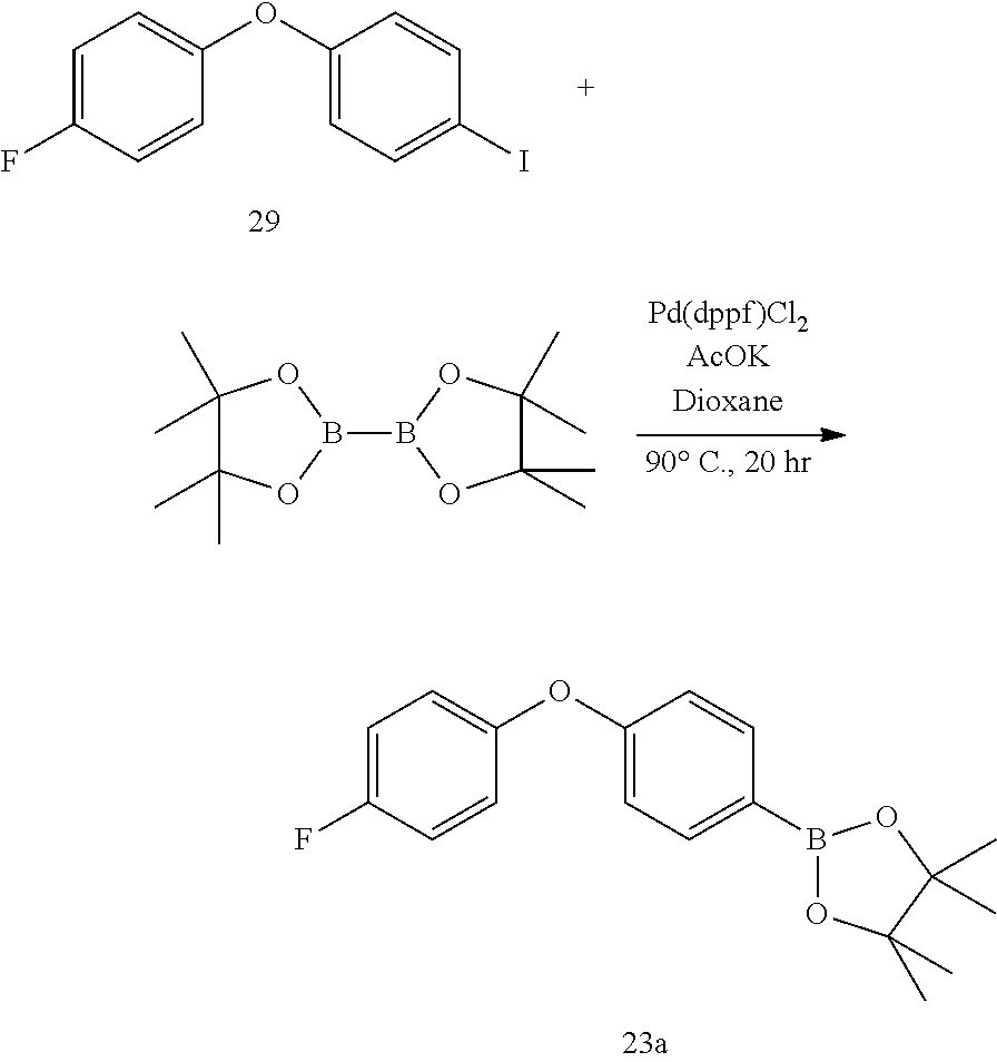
C1=C(F)C=CC(OC2=CC=C(I)C=C2)=C1.C1(C)(C)C(C)(C)OB(B2OC(C)(C)C(C)(C)O2)O1.C1=C(F)C=CC(OC2=CC=C(B3OC(C)(C)C(C)(C)O3)C=C2)=C1
